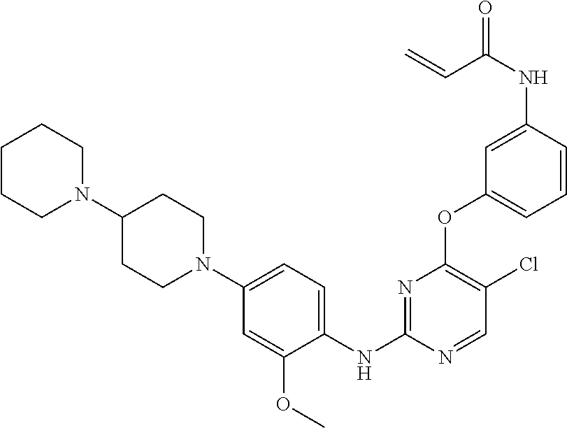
C1(OC2=C(Cl)C=NC(NC3=CC=C(N4CCC(N5CCCCC5)CC4)C=C3OC)=N2)=CC=CC(NC(=O)C=C)=C1
